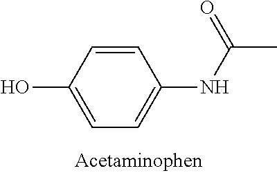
C1=CC(O)=CC=C1NC(C)=O
